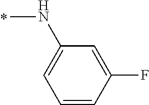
N(C)C1=CC=CC(F)=C1
